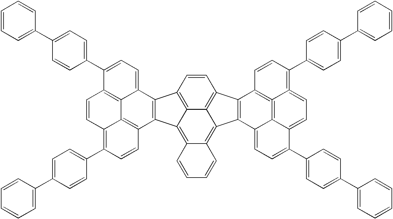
C1=CC2=C3C(=C4C(=C5C3=C1C1=C5C3=CC=C(C5=CC=C(C6=CC=CC=C6)C=C5)C5=CC=C6=C(C7=CC=C(C8=CC=CC=C8)C=C7)C=CC1=C6=C35)C=CC=C4)C1=C2C2=CC=C(C3=CC=C(C4=CC=CC=C4)C=C3)C3=C2C2=C1C=CC(C1=CC=C(C4=CC=CC=C4)C=C1)=C2C=C3
